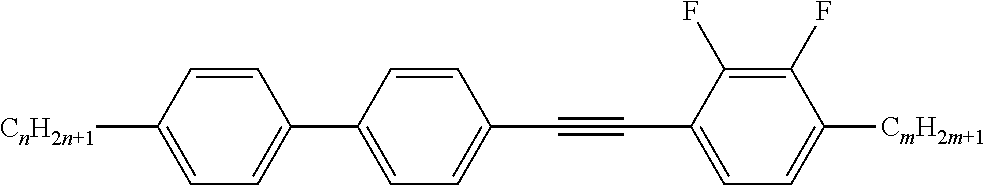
[CnH2n+1]C1=CC=C(C2=CC=C(C#CC3=CC=C([CmH2m+1])C(F)=C3F)C=C2)C=C1
